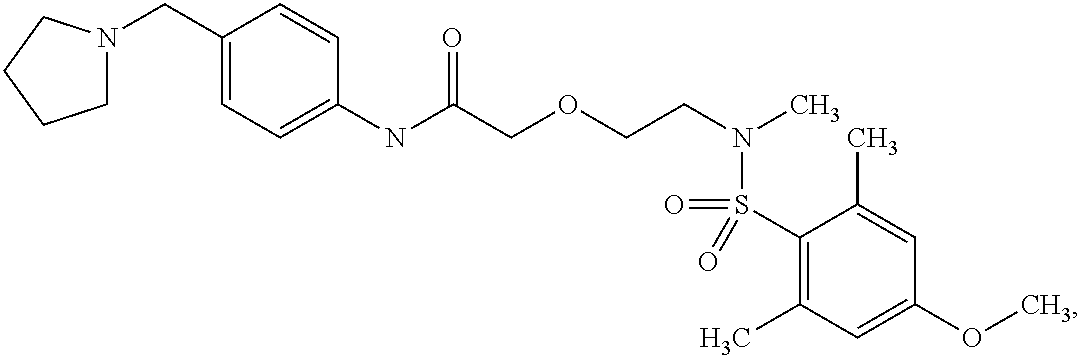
C1(NC(COCCN(C)S(=O)(=O)C2=C(C)C=C(OC)C=C2C)=O)=CC=C(CN2CCCC2)C=C1
